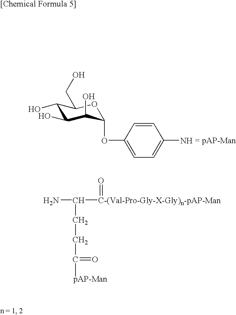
O1C(CO)C(O)C(O)C(O)C1OC1=CC=C(N)C=C1.[C-(Val-Pro-Gly-X-Gly)n-pAP-Man](C(CCC(=O)[pAP-Man])N)=O
